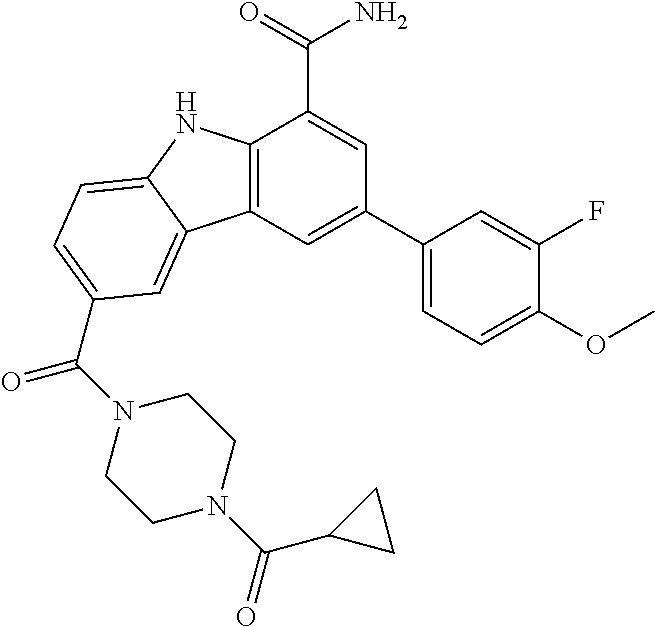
C12=C(C=C(C3=CC=C(OC)C(F)=C3)C=C1C(=O)N)C1=CC(C(N3CCN(C(=O)C4CC4)CC3)=O)=CC=C1N2
